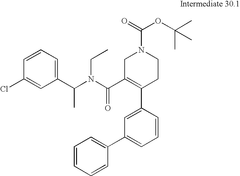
C1(C(N(C(C2=C(C3=CC(C4=CC=CC=C4)=CC=C3)CCN(C(=O)OC(C)(C)C)C2)=O)CC)C)=CC=CC(Cl)=C1
